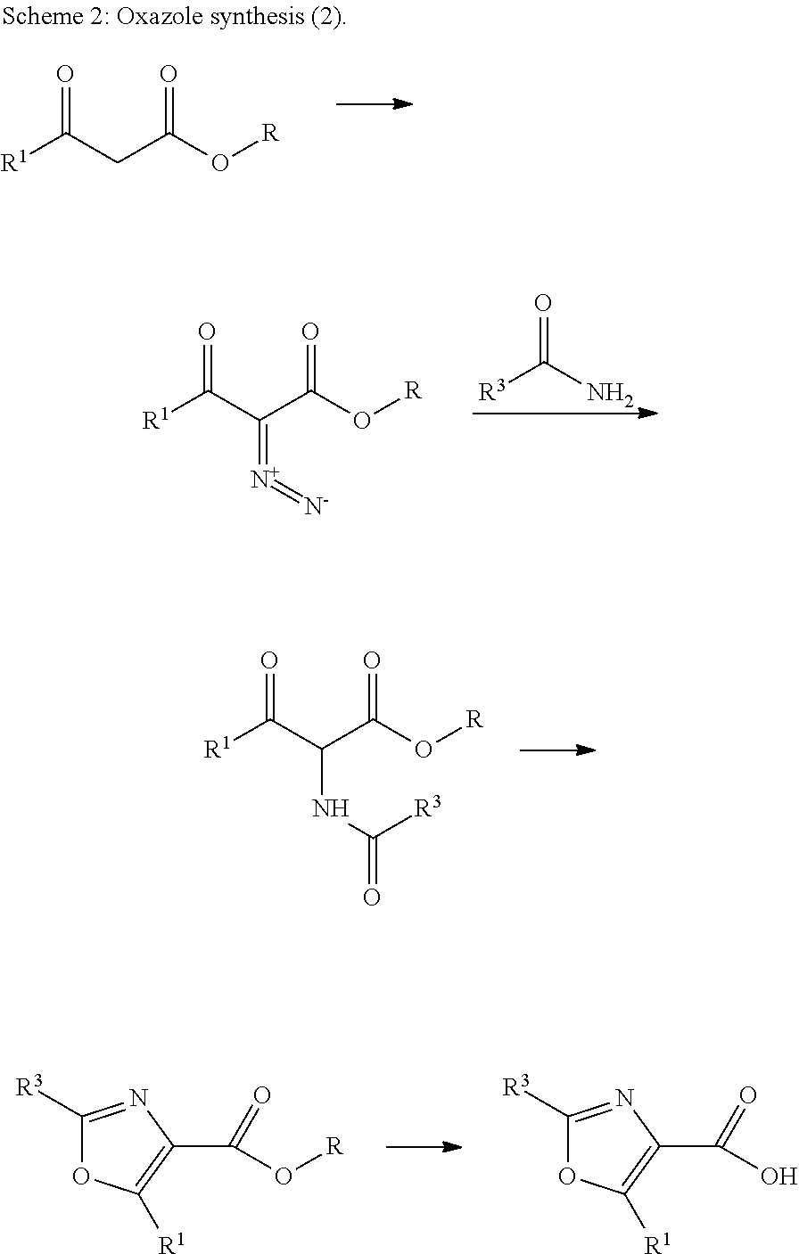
[R1]C(CC(O[R])=O)=O.[R1]C(C(C(O[R])=O)NC(=O)[R3])=O.[R1]C(C(C(O[R])=O)=[N+]=[N-])=O.O=C(N)[R3].C1([R3])=NC(C(=O)O[R])=C([R1])O1.C1([R3])=NC(C(=O)O)=C([R1])O1
